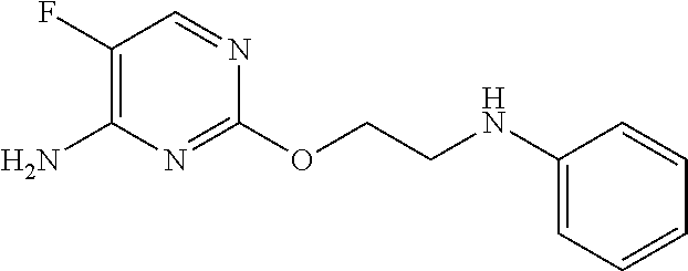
C1(F)=C(N)N=C(OCCNC2=CC=CC=C2)N=C1
